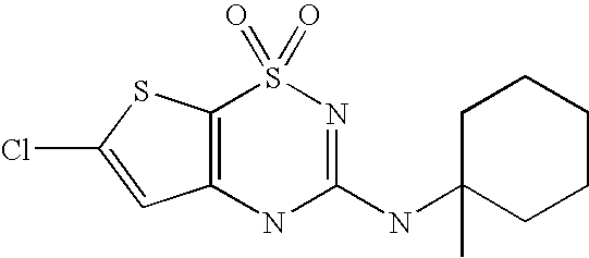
C12=C(NC(NC3(C)CCCCC3)=NS1(=O)=O)C=C(Cl)S2
